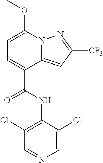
C1=C(OC)N2C(=CC([CF3])=N2)C(C(=O)NC2=C(Cl)C=NC=C2Cl)=C1
